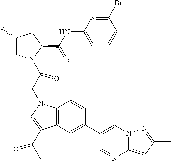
C1(F)CN(C(CN2C3=C(C(C(C)=O)=C2)C=C(C2=CN4C(=CC(C)=N4)N=C2)C=C3)=O)C(C(NC2=CC=CC(Br)=N2)=O)C1
